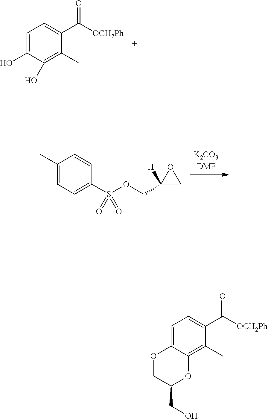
C1=C(O)C(O)=C(C)C(C([OCH2Ph])=O)=C1.C1(C)=CC=C(S(OCC2([H])CO2)(=O)=O)C=C1.C1=C2C(=C(C)C(C([OCH2Ph])=O)=C1)OC(CO)CO2
